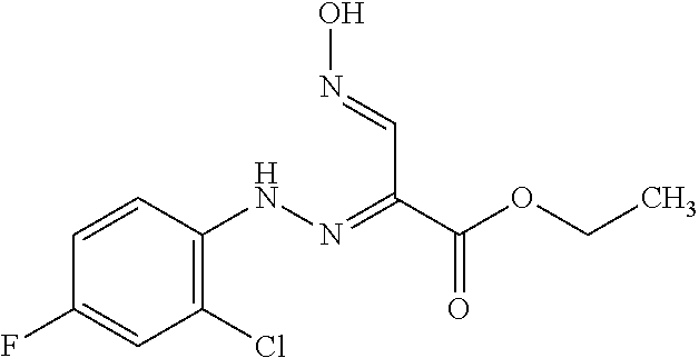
C1=CC(NN=C(C=NO)C(OCC)=O)=C(Cl)C=C1F
